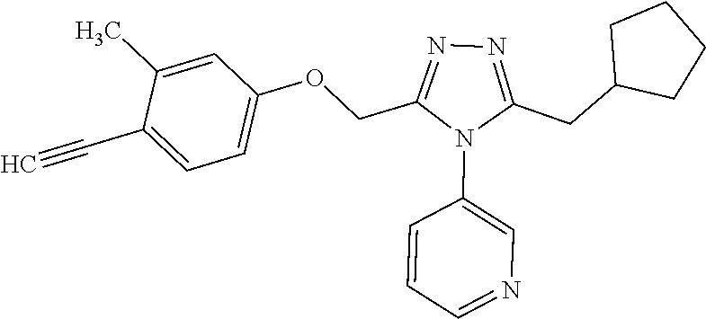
C1=C(C)C(C#C)=CC=C1OCC1=NN=C(CC2CCCC2)N1C1=CN=CC=C1
